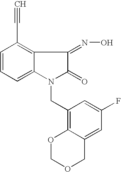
C1=CC=C2C(=C1C#C)C(=NO)C(=O)N2CC1=C2C(=CC(F)=C1)COCO2
